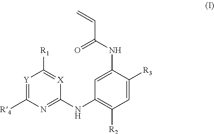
[R1]C1=[X]C(NC2=C([R2])C=C([R3])C(NC(=O)C=C)=C2)=NC([R4])=[Y]1
